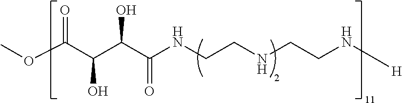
O(C(C(C(C(NCCNCCN[H])=O)O)O)=O)C
